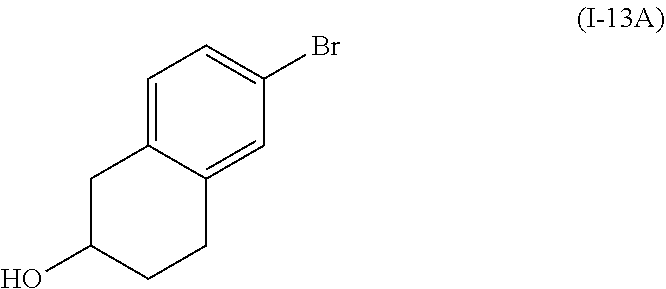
C1C(O)CCC2=CC(Br)=CC=C12
